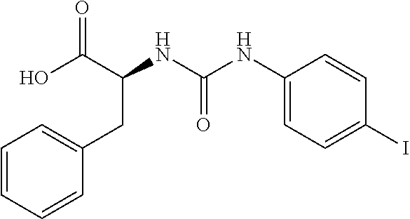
OC(C(NC(NC1=CC=C(I)C=C1)=O)CC1=CC=CC=C1)=O
